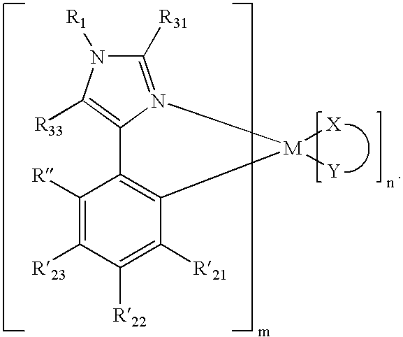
C1([R33])=C2N(=C([R31])N1[R1])[M]([X])([Y])C1=C2C([R])=C([R23])C([R22])=C1[R21]
